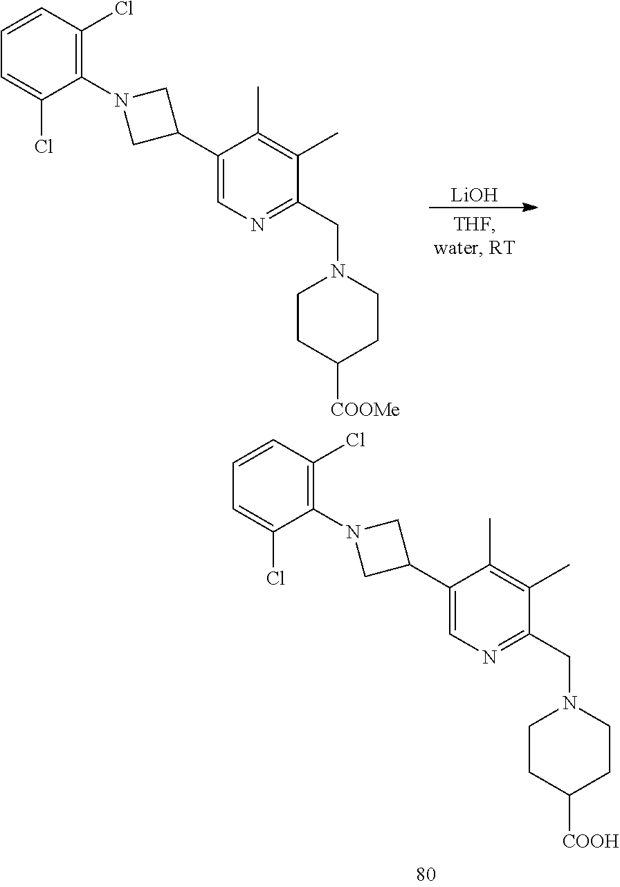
C1=CC(Cl)=C(N2CC(C3=CN=C(CN4CCC([COOH])CC4)C(C)=C3C)C2)C(Cl)=C1.[LiOH].C1=CC(Cl)=C(N2CC(C3=CN=C(CN4CCC([COOMe])CC4)C(C)=C3C)C2)C(Cl)=C1
